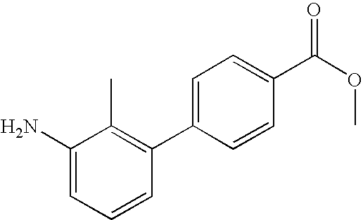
C1(N)=CC=CC(C2=CC=C(C(OC)=O)C=C2)=C1C
